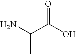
C(C(O)=O)(N)C
